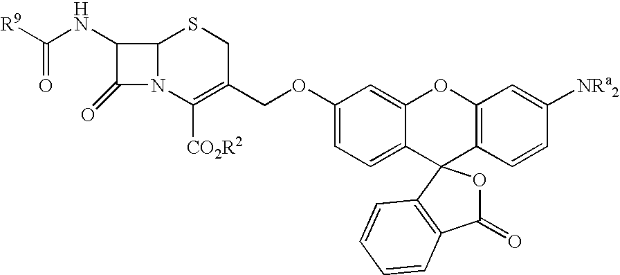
[R9]C(NC1C(=O)N2C1SCC(COC1=CC=C3C(=C1)OC1=C(C=CC([NRa2])=C1)C31OC(=O)C3=C1C=CC=C3)=C2[CO2R2])=O
